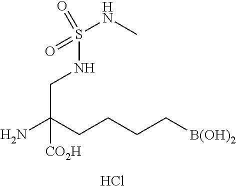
NC(CCCC[B(OH)2])(CNS(NC)(=O)=O)[CO2H].Cl
